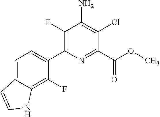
C1(F)=C(C2=CC=C3C(=C2F)NC=C3)N=C(C(OC)=O)C(Cl)=C1N
